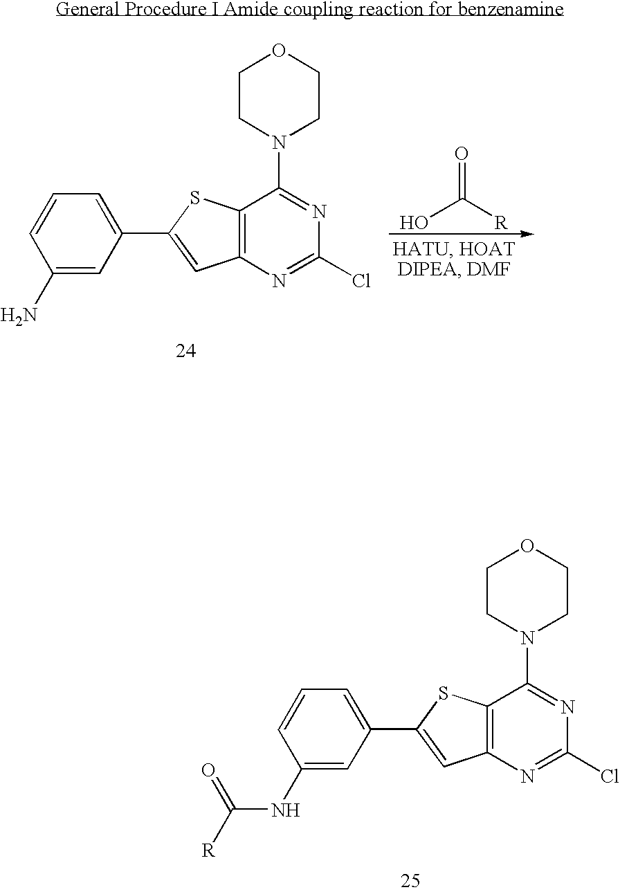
C12=C(N=C(Cl)N=C1N1CCOCC1)C=C(C1=CC=CC(NC([R])=O)=C1)S2.C12=C(N=C(Cl)N=C1N1CCOCC1)C=C(C1=CC=CC(N)=C1)S2.OC([R])=O
